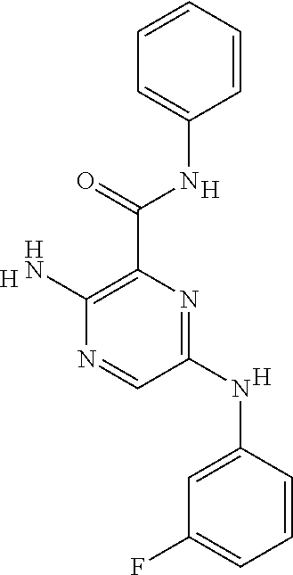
[H].N1=C(NC2=CC(F)=CC=C2)C=NC(N)=C1C(=O)NC1=CC=CC=C1.[H].[H]
